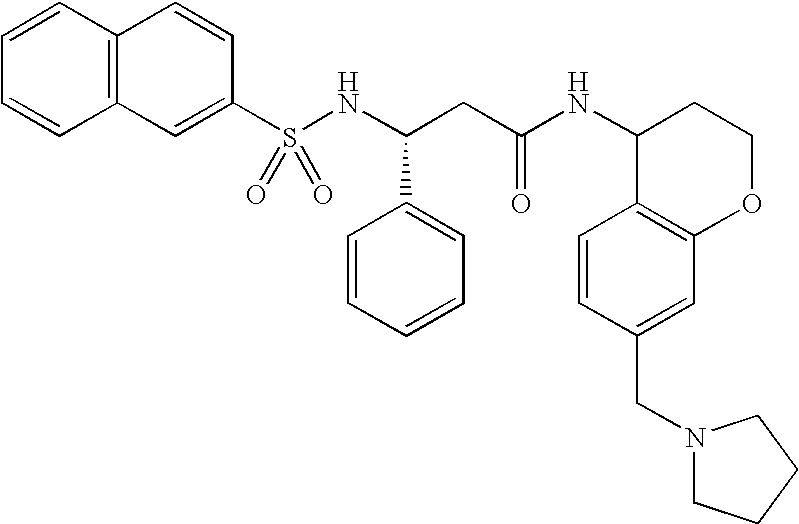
C12=C(C=CC=C1)C=CC(S(NC(CC(NC1C3=C(OCC1)C=C(CN1CCCC1)C=C3)=O)C1=CC=CC=C1)(=O)=O)=C2
